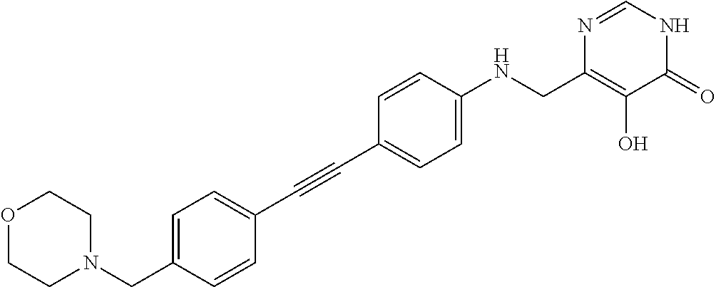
C(C1=CC=C(NCC2=C(O)C(=O)NC=N2)C=C1)#CC1=CC=C(CN2CCOCC2)C=C1
